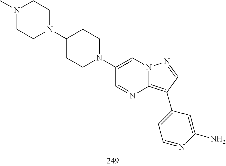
C1(C2=C3N=CC(N4CCC(N5CCN(C)CC5)CC4)=CN3N=C2)=CC=NC(N)=C1
